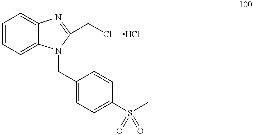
C1=CC=C2C(=C1)N=C(CCl)N2CC1=CC=C(S(C)(=O)=O)C=C1
